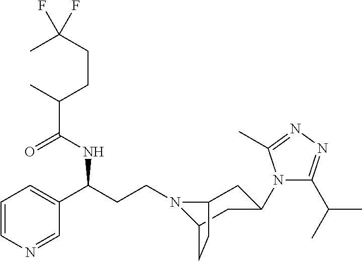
N1(CCC(C2=CC=CN=C2)NC(C(CCC(C)(F)F)C)=O)C2CC(N3C(C(C)C)=NN=C3C)CC1CC2
